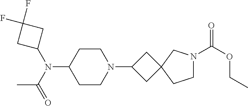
C1CN(C2CC3(C2)CCN(C(OCC)=O)C3)CCC1N(C1CC(F)(F)C1)C(=O)C
